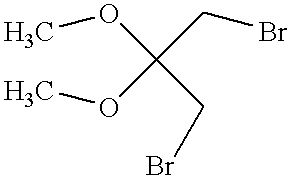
C(CBr)(CBr)(OC)OC
